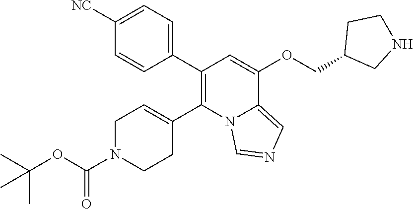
C1=CC(C2=C(C3=CCN(C(OC(C)(C)C)=O)CC3)N3C(=CN=C3)C(OCC3CNCC3)=C2)=CC=C1[NC]
